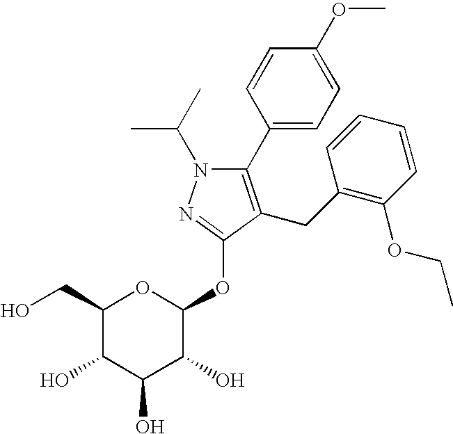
C1(C2=CC=C(OC)C=C2)=C(CC2=C(OCC)C=CC=C2)C(OC2OC(CO)C(O)C(O)C2O)=NN1C(C)C
